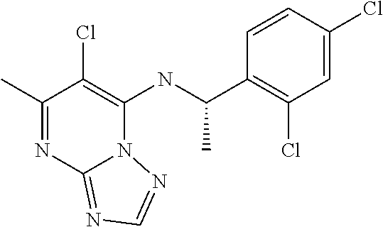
C1(C)=NC2=NC=NN2C(NC(C2=C(Cl)C=C(Cl)C=C2)C)=C1Cl
